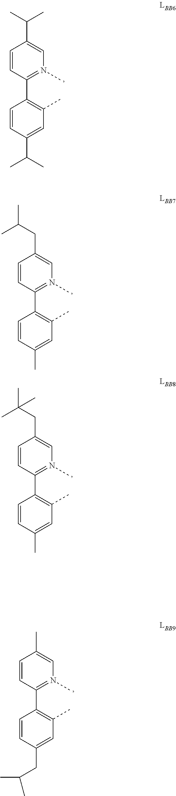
C1=CC(C2=C(C)C=C(C(C)C)C=C2)=N(C)C=C1C(C)C.C1=CC(C2=C(C)C=C(C)C=C2)=N(C)C=C1CC(C)C.C1=CC(C2=C(C)C=C(C)C=C2)=N(C)C=C1CC(C)(C)C.C1=CC(C2=C(C)C=C(CC(C)C)C=C2)=N(C)C=C1C
